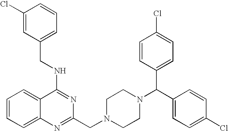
C(NC1=NC(CN2CCN(C(C3=CC=C(Cl)C=C3)C3=CC=C(Cl)C=C3)CC2)=NC2=CC=CC=C12)C1=CC=CC(Cl)=C1
